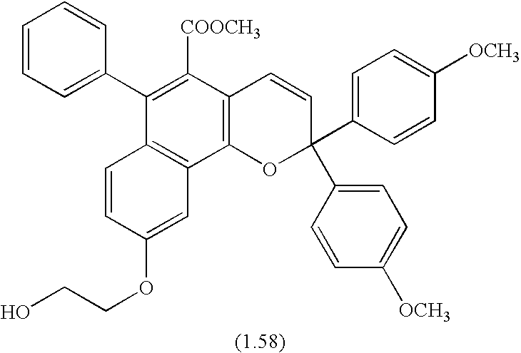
C1=CC(OCCO)=CC2=C1C(C1=CC=CC=C1)=C([COOCH3])C1=C2OC(C2=CC=C([OCH3])C=C2)(C2=CC=C([OCH3])C=C2)C=C1
